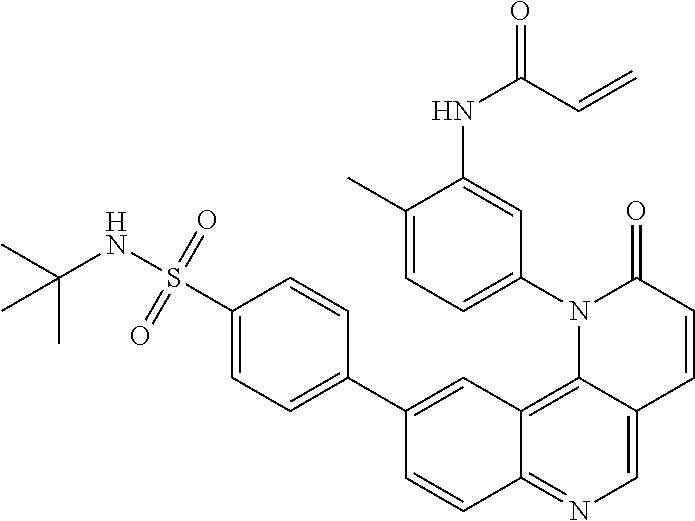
C12=C3C(=CN=C1C=CC(C1=CC=C(S(NC(C)(C)C)(=O)=O)C=C1)=C2)C=CC(=O)N3C1=CC=C(C)C(NC(C=C)=O)=C1
